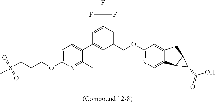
C1=C(OCCCS(C)(=O)=O)N=C(C)C(C2=CC(COC3=NC=C4C(=C3)CC3C4C3C(=O)O)=CC(C(F)(F)F)=C2)=C1
